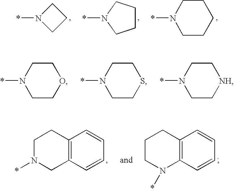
N1(*)CCC1.N1(*)CCCC1.N1(*)CCCCC1.N1(*)CCOCC1.N1(*)CCSCC1.N1(*)CC[NH]CC1.C12=C(C=CC=C1)CN(*)CC2.C12=C(C=CC=C1)N(*)CCC2
